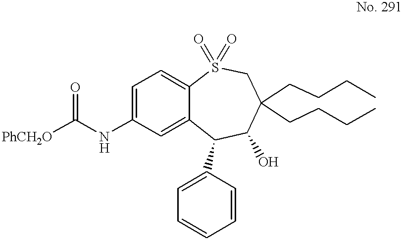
C1=C(NC([PhCH2O])=O)C=C2C(=C1)S(=O)(=O)CC(CCCC)(CCCC)C(O)C2C1=CC=CC=C1
